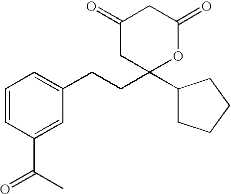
C1=CC=C(CCC2(C3CCCC3)OC(=O)CC(=O)C2)C=C1C(C)=O
